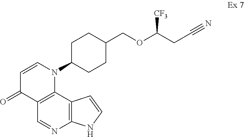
C1=CN(C2CCC(COC(CC#N)[CF3])CC2)C2=C(C1=O)C=NC1=C2C=CN1
